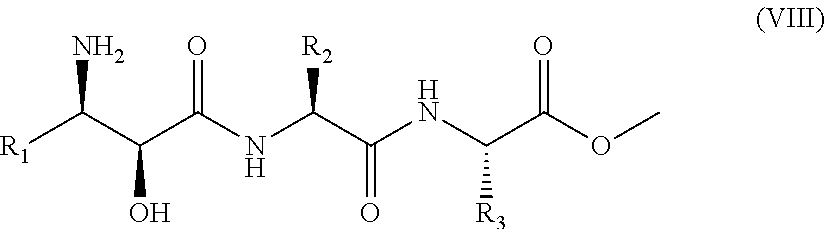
[R1]C(C(C(NC(C(NC(C(OC)=O)[R3])=O)[R2])=O)O)N
